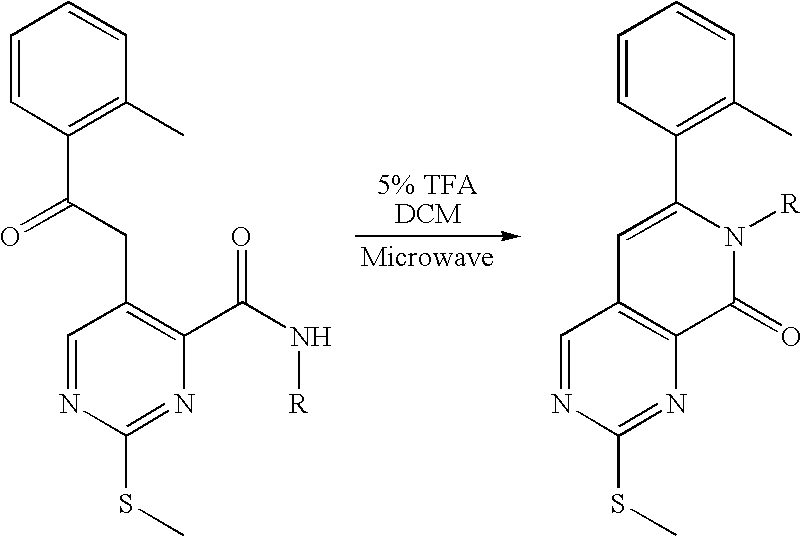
C1=CC(C2=CC3=C(C(=O)N2[R])N=C(SC)N=C3)=C(C)C=C1.C1=CC(C(CC2=C(C(=O)N[R])N=C(SC)N=C2)=O)=C(C)C=C1
